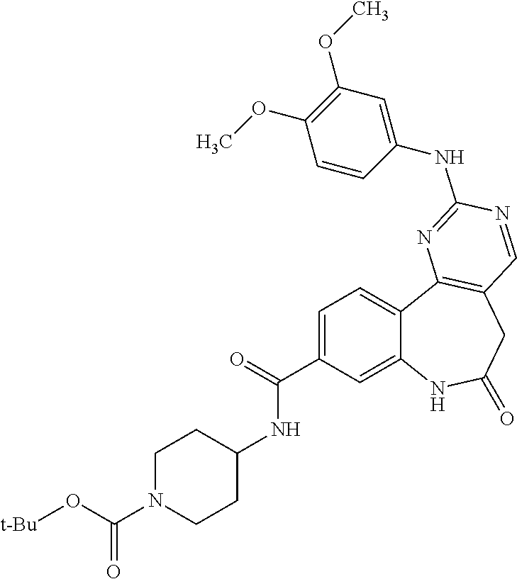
C12=CC(C(=O)NC3CCN(C(O[t-Bu])=O)CC3)=CC=C1C1=C(CC(=O)N2)C=NC(NC2=CC(OC)=C(OC)C=C2)=N1
